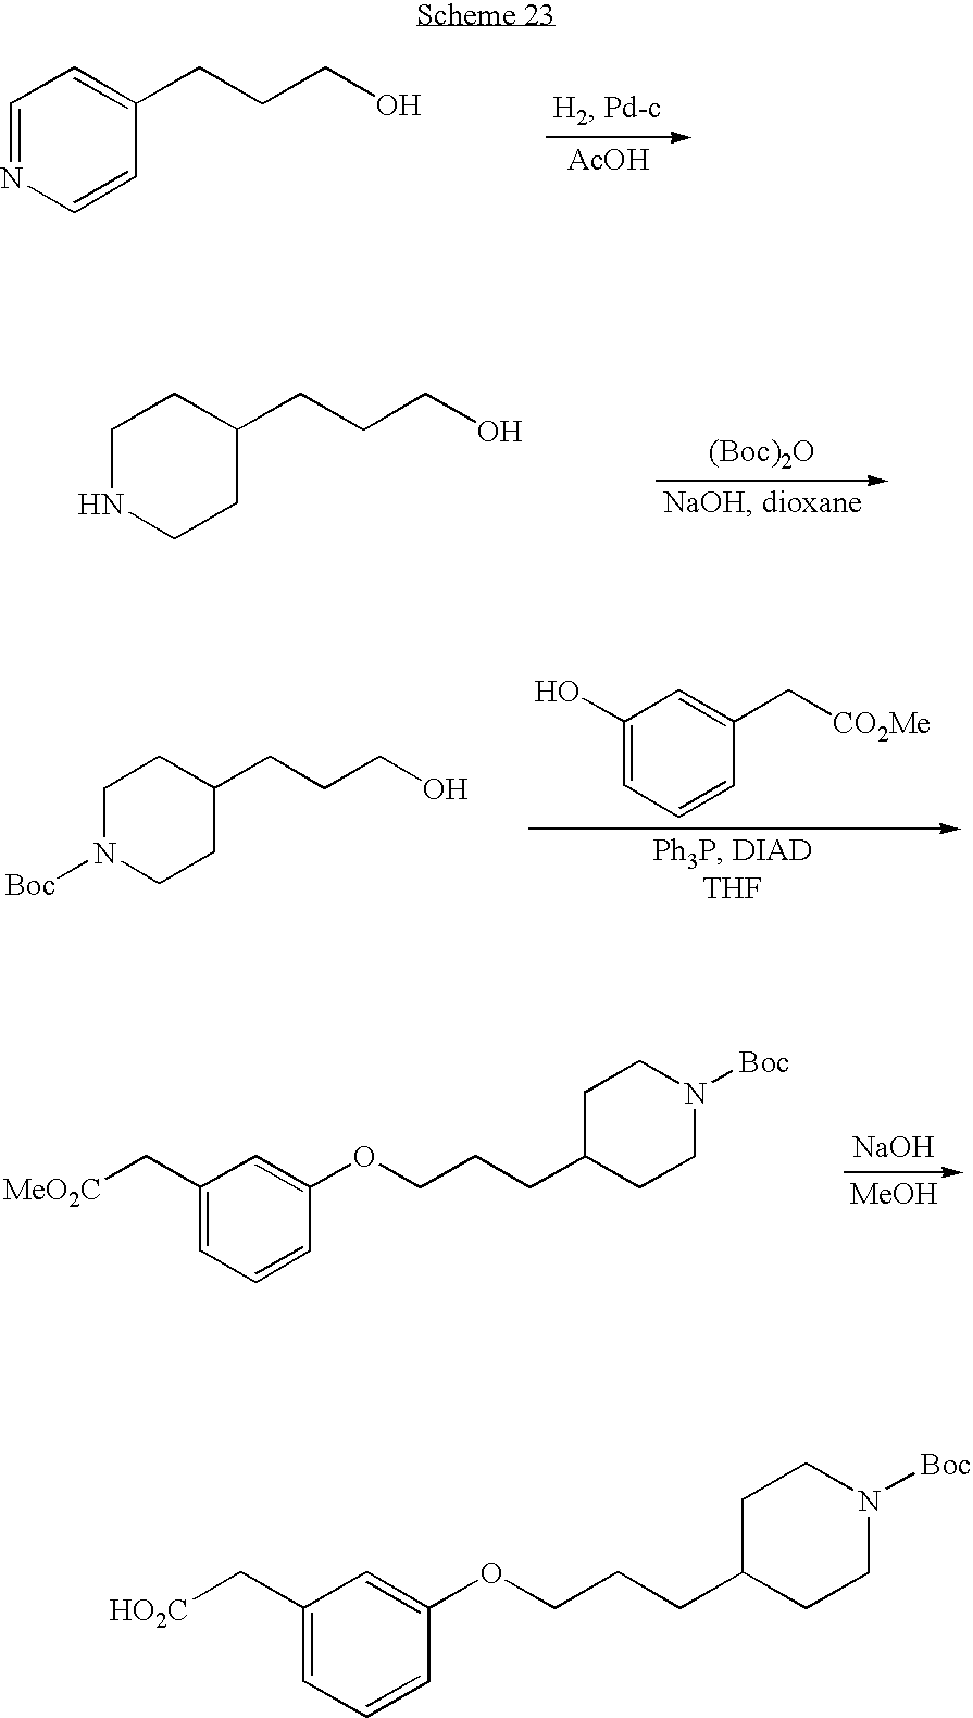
C1=NC=CC(CCCO)=C1.[AcOH].C1NCCC(CCCO)C1.[(Boc)2O].C1N([Boc])CCC(CCCO)C1.C1(O)=CC=CC(C[CO2Me])=C1.C1(C[MeO2C])=CC=CC(OCCCC2CCN([Boc])CC2)=C1.[NaOH].[MeOH].C1(C[HO2C])=CC=CC(OCCCC2CCN([Boc])CC2)=C1
